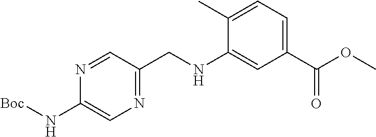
N1=CC(CNC2=CC(C(OC)=O)=CC=C2C)=NC=C1N[Boc]
